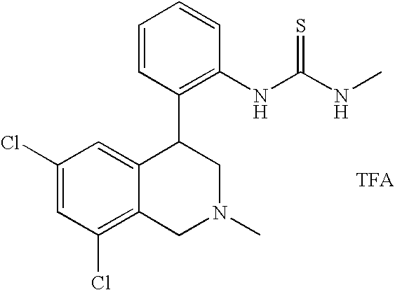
C1(Cl)=C2C(=CC(Cl)=C1)C(C1=C(NC(NC)=S)C=CC=C1)CN(C)C2
